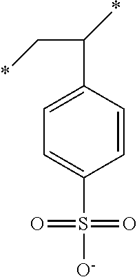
C(C*)(C1=CC=C(S([O-])(=O)=O)C=C1)*
